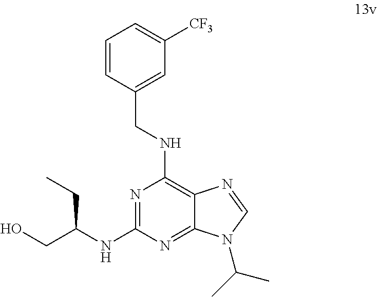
N1=C(NC(CC)CO)N=C2C(=C1NCC1=CC([CF3])=CC=C1)N=CN2C(C)C
